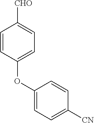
C1(OC2=CC=C([CHO])C=C2)=CC=C([CN])C=C1
